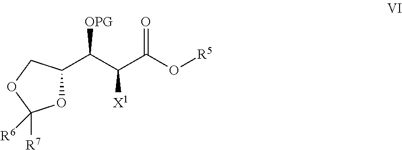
O1C([R6])([R7])OCC1C(C(C(O[R5])=O)[X1])[OPG]
